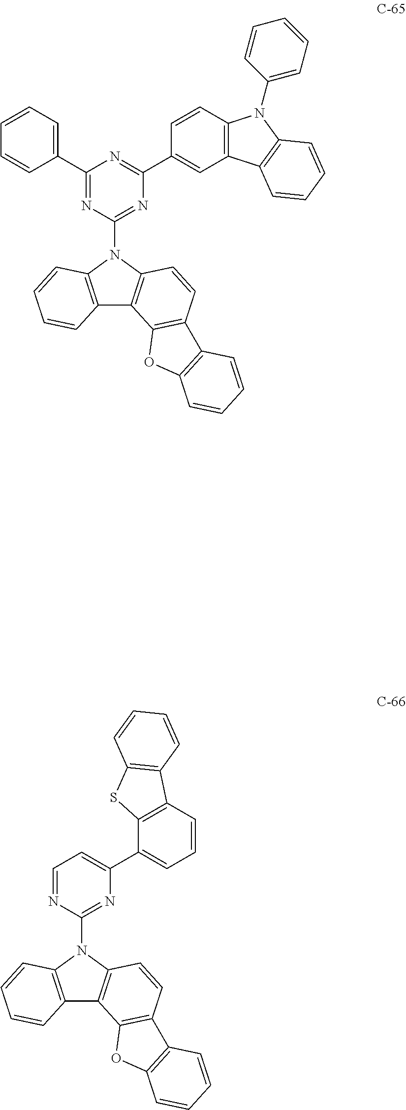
C12=C(N(C3=NC(C4=CC5=C(C=C4)N(C4=CC=CC=C4)C4=C5C=CC=C4)=NC(C4=CC=CC=C4)=N3)C3=C1C1=C(C=C3)C3=C(O1)C=CC=C3)C=CC=C2.C12=C(N(C3=NC(C4=CC=CC5=C4SC4=C5C=CC=C4)=CC=N3)C3=C1C1=C(C=C3)C3=C(O1)C=CC=C3)C=CC=C2
